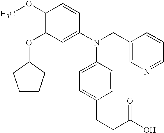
C1(OC)=C(OC2CCCC2)C=C(N(CC2=CN=CC=C2)C2=CC=C(CCC(=O)O)C=C2)C=C1
